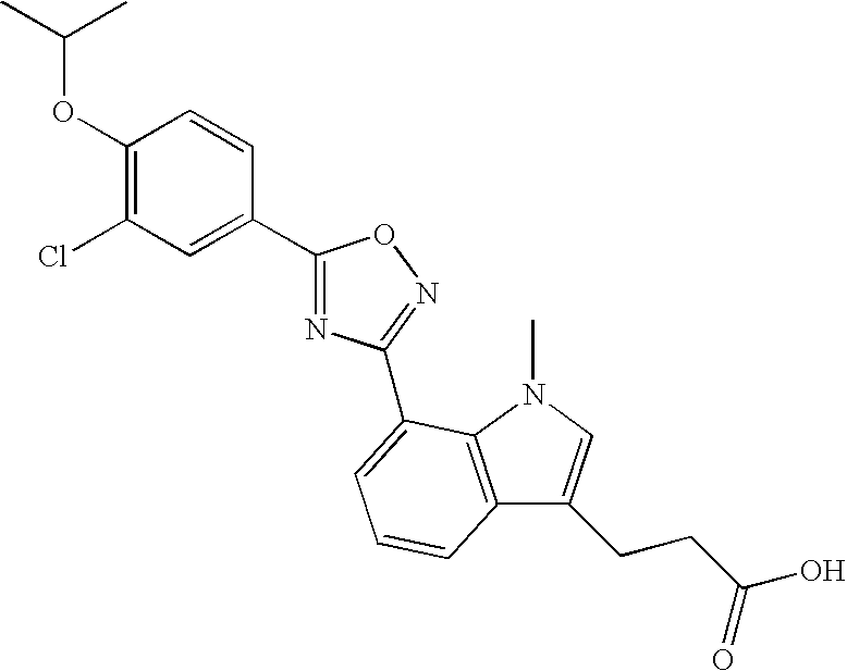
C1(OC(C)C)=C(Cl)C=C(C2=NC(C3=CC=CC4=C3N(C)C=C4CCC(O)=O)=NO2)C=C1
